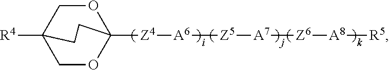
[Z4]([A6][Z5][A7][Z6][A8][R5])C12OCC([R4])(CO1)CC2
